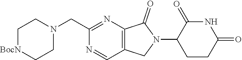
C1CC(=O)NC(=O)C1N1C(=O)C2=C(C1)C=NC(CN1CC[BocN]CC1)=N2
